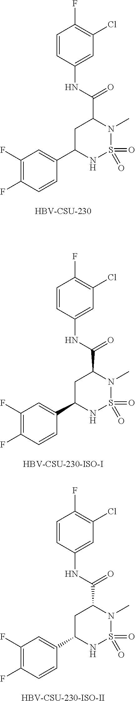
C1=CC(NC(C2CC(C3=CC(F)=C(F)C=C3)NS(=O)(=O)N2C)=O)=CC(Cl)=C1F.[HBV-CSU-230].C1=CC(NC(C2CC(C3=CC(F)=C(F)C=C3)NS(=O)(=O)N2C)=O)=CC(Cl)=C1F.[HBV-CSU-230-ISO-I].C1=CC(NC(C2CC(C3=CC(F)=C(F)C=C3)NS(=O)(=O)N2C)=O)=CC(Cl)=C1F.[HBV-CSU-230-ISO-II]
